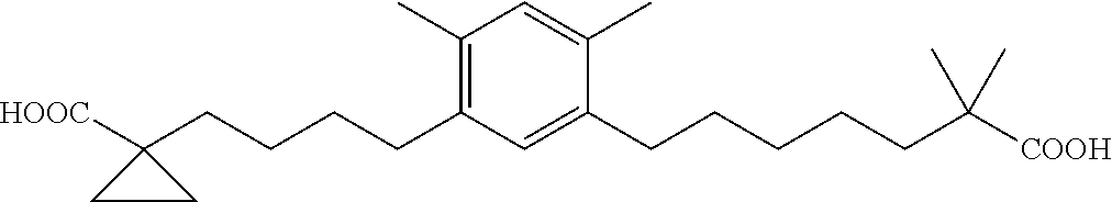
C1=C(C)C(CCCCCC(C)(C)[COOH])=CC(CCCCC2([HOOC])CC2)=C1C
